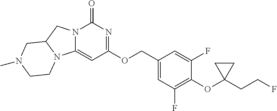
N12C(=CC(OCC3=CC(F)=C(OC4(CCF)CC4)C(F)=C3)=NC1=O)N1C(C2)CN(C)CC1
